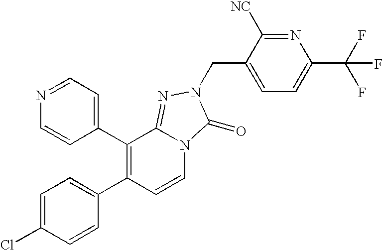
C1(C2=C(C3=CC=C(Cl)C=C3)C=CN3C2=NN(CC2=CC=C(C(F)(F)F)N=C2[NC])C3=O)=CC=NC=C1
